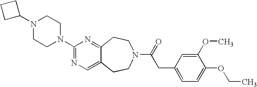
N1(C2CCC2)CCN(C2=NC=C3C(=N2)CCN(C(=O)CC2=CC=C(OCC)C(OC)=C2)CC3)CC1
